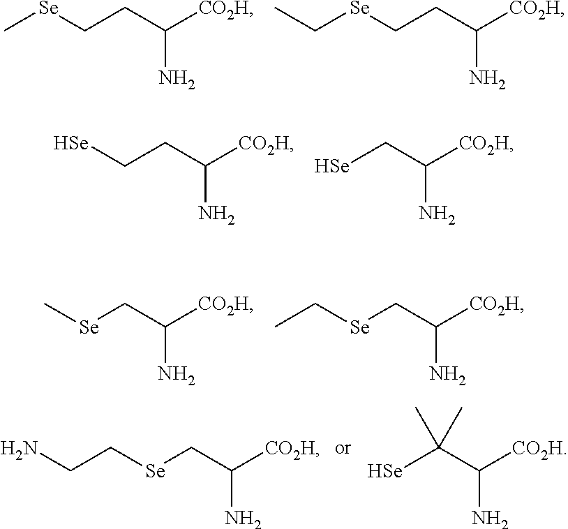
C[Se]CCC([CO2H])N.C([Se]CCC([CO2H])N)C.[Se]CCC([CO2H])N.[Se]CC([CO2H])N.C[Se]CC([CO2H])N.C([Se]CC([CO2H])N)C.C([Se]CC([CO2H])N)CN.[Se]C(C([CO2H])N)(C)C
